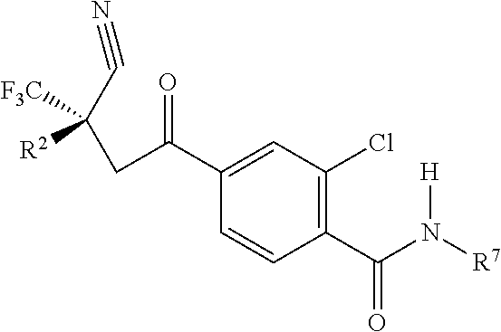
C1(C(N([R7])[H])=O)=C(Cl)C=C(C(CC(C#N)([F3C])[R2])=O)C=C1
